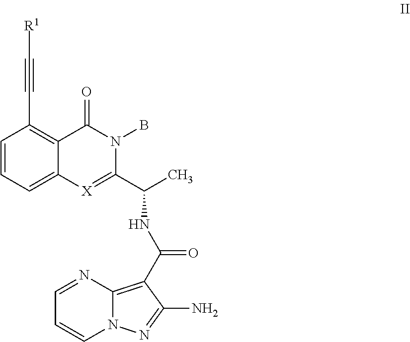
C1=NC2=C(C(NC(C)C3=[X]C4=CC=CC(C#C[R1])=C4C(=O)N3B)=O)C(N)=NN2C=C1
